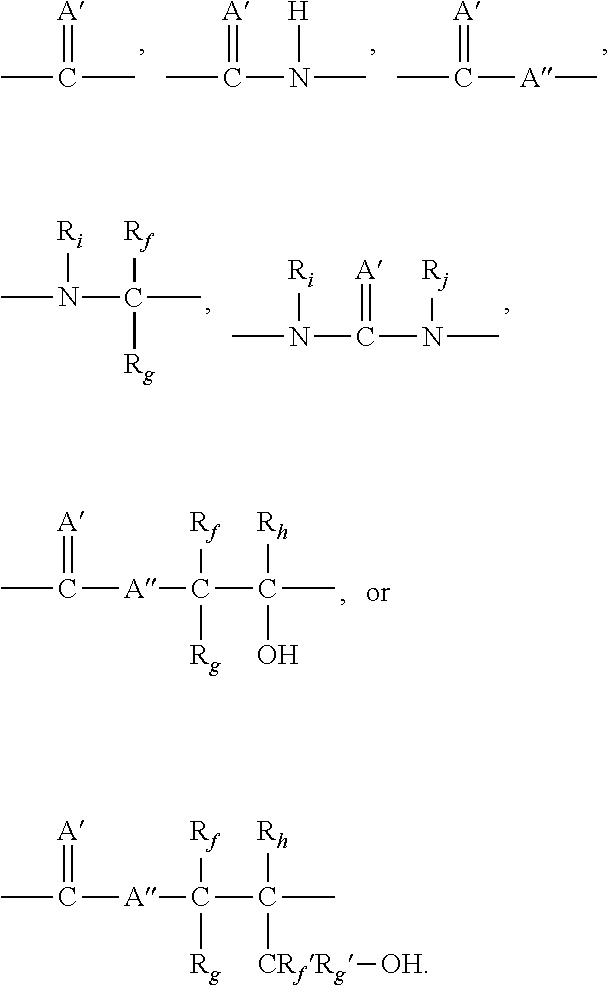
CC(C)=[A].CC(N(C)[H])=[A].CC([A]C)=[A].CN(C(C)([Rf])[Rg])[Ri].CN(C(N([Rj])C)=[A])[Ri].CC([A]C(C(C)([Rh])O)([Rf])[Rg])=[A].CC([A]C(C(C)([Rh])[CRfRg][OH])([Rf])[Rg])=[A]
